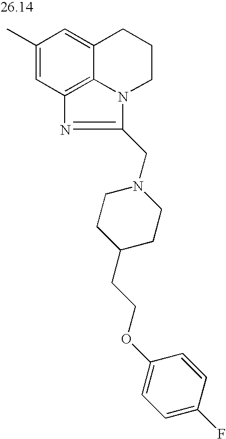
C1(C)=CC2=C3C(=C1)CCCN3C(CN1CCC(CCOC3=CC=C(F)C=C3)CC1)=N2
